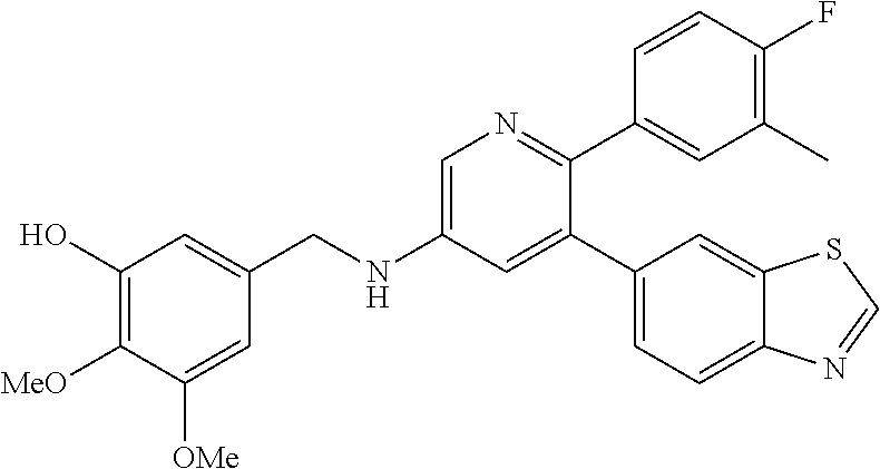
C(NC1=CN=C(C2=CC(C)=C(F)C=C2)C(C2=CC=C3C(=C2)SC=N3)=C1)C1=CC(O)=C([MeO])C([OMe])=C1
